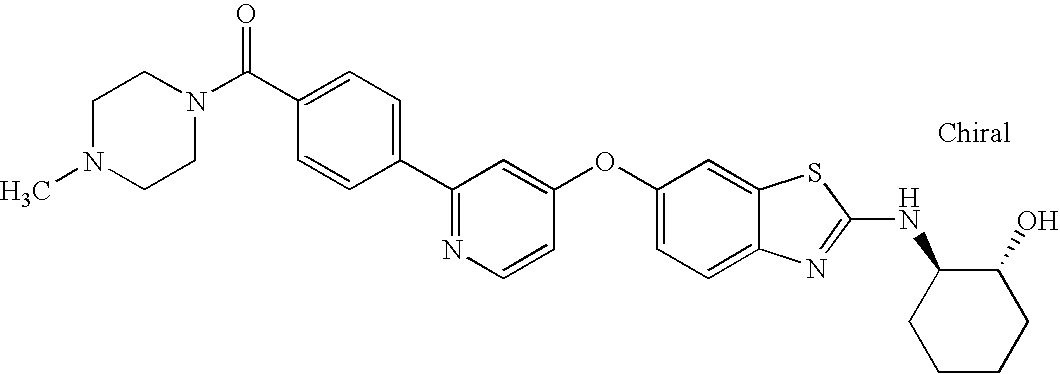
N1=C(C2=CC=C(C(N3CCN(C)CC3)=O)C=C2)C=C(OC2=CC=C3C(=C2)SC(NC2CCCCC2O)=N3)C=C1
